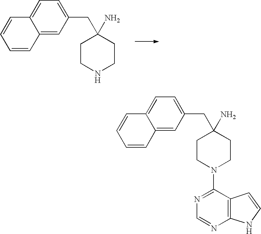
C12=CC(CC3(N)CCNCC3)=CC=C1C=CC=C2.C12=CC(CC3(N)CCN(C4=NC=NC5=C4C=CN5)CC3)=CC=C1C=CC=C2
